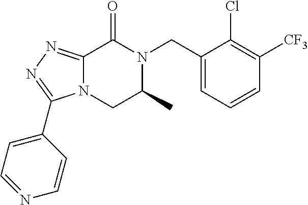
C12=NN=C(C3=CC=NC=C3)N1CC(C)N(CC1=CC=CC([CF3])=C1Cl)C2=O
